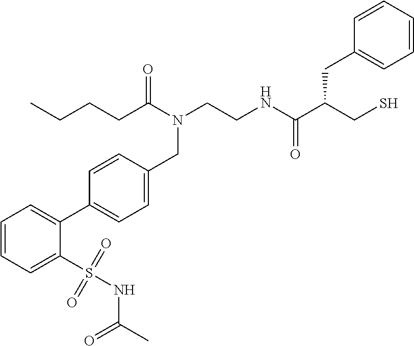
CCCCC(N(CC1=CC=C(C2=CC=CC=C2S(=O)(=O)NC(=O)C)C=C1)CCNC(C(CS)CC1=CC=CC=C1)=O)=O
